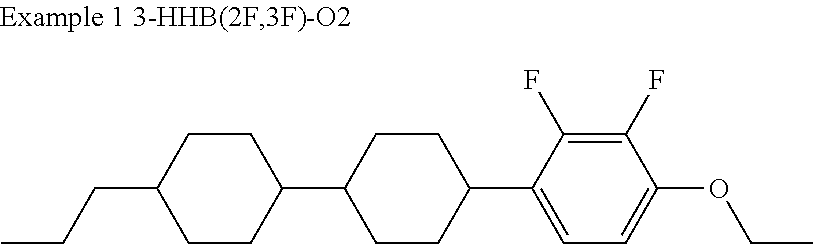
C1CC(CCC)CCC1C1CCC(C2=CC=C(OCC)C(F)=C2F)CC1
